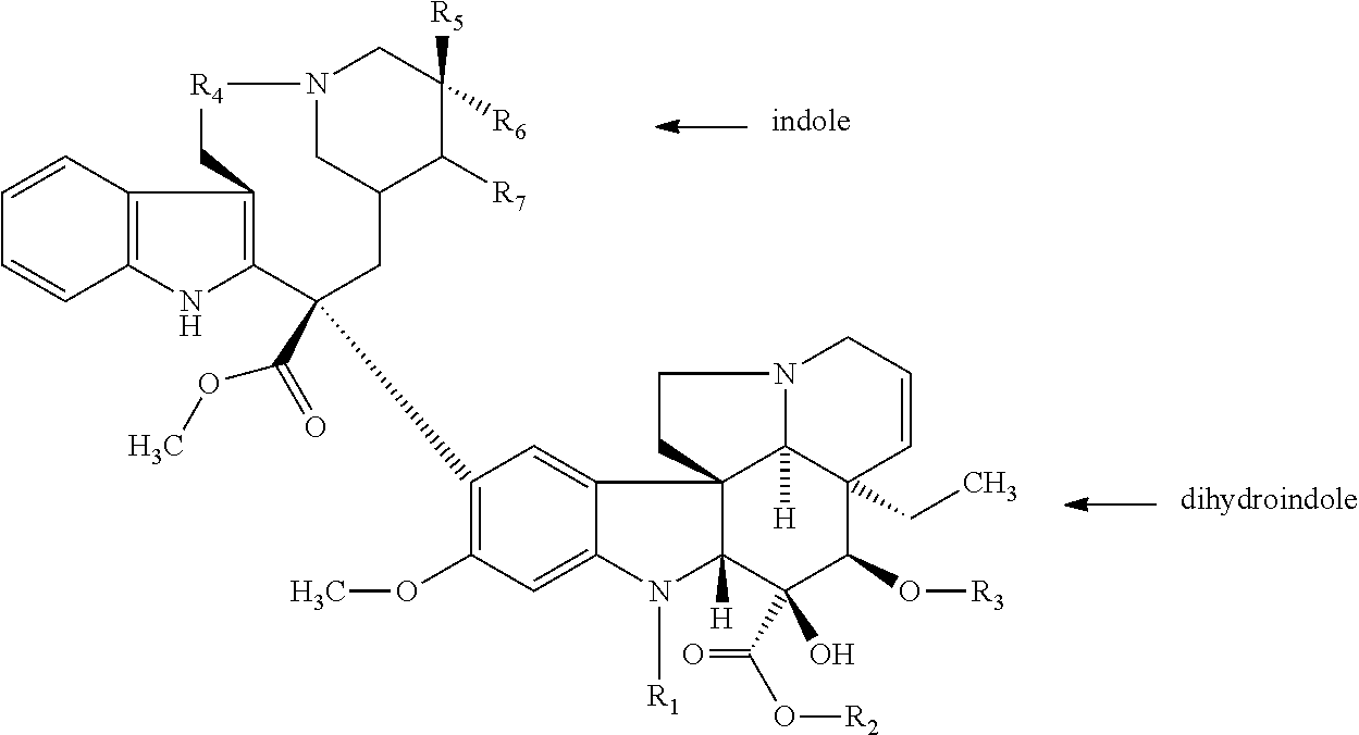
C1=CC2=C(C=C1)NC1=C2C[R4]N2CC(CC1(C(=O)OC)C1=C(OC)C=C3C(=C1)C14C([H])(N3[R1])C(O)(C(=O)O[R2])C(O[R3])C3(CC)C=CCN(CC1)C34[H])C([R7])C([R5])([R6])C2
